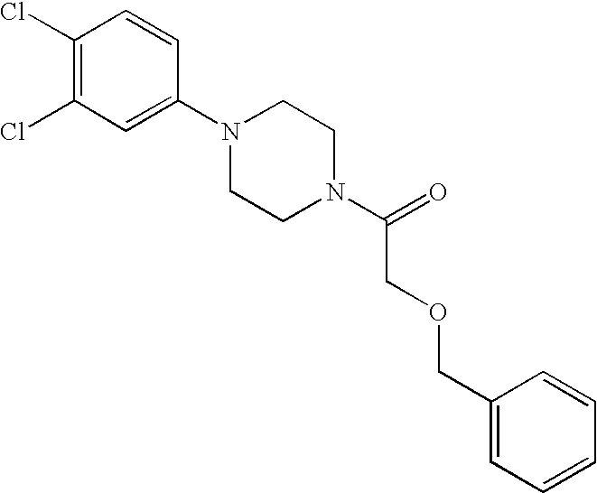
C1(Cl)=C(Cl)C=C(N2CCN(C(=O)COCC3=CC=CC=C3)CC2)C=C1
